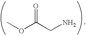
COC(CN)=O
